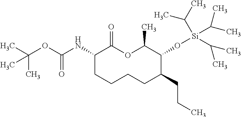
C1(NC(OC(C)(C)C)=O)CCCCC(CCC)C(O[Si](C(C)C)(C(C)C)C(C)C)C(C)OC1=O
